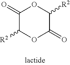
C1(=O)C([R2])OC(=O)C([R2])O1
